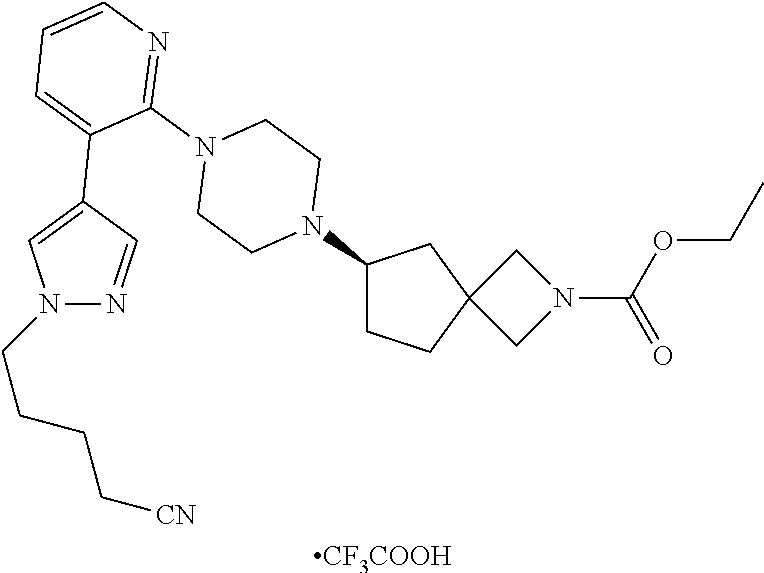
[CF3COOH].C1CC2(CC1N1CCN(C3=NC=CC=C3C3=CN(CCCC[CN])N=C3)CC1)CN(C(=O)OCC)C2
